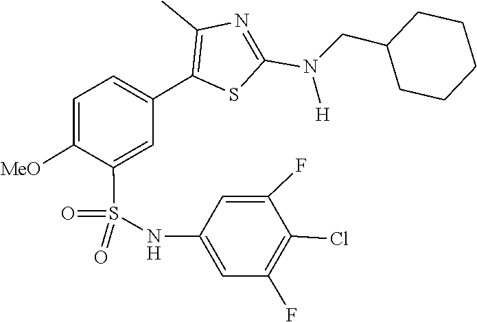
C(C1CCCCC1)N(C1=NC(C)=C(C2=CC=C([MeO])C(S(=O)(NC3=CC(F)=C(Cl)C(F)=C3)=O)=C2)S1)[H]
